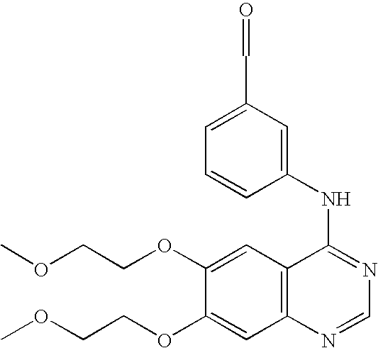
C1(OCCOC)=CC2=C(C=C1OCCOC)N=CN=C2NC1=CC(C=O)=CC=C1
